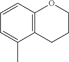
C1CCC2=C(O1)C=CC=C2C
